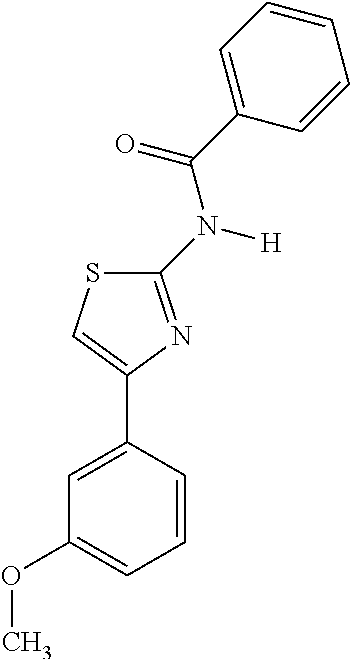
C1(N([H])C(C2=CC=CC=C2)=O)=NC(C2=CC(OC)=CC=C2)=CS1
